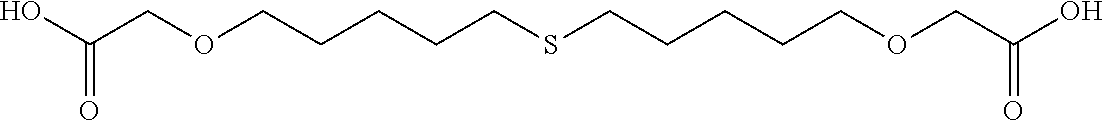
OC(COCCCCCSCCCCCOCC(O)=O)=O
